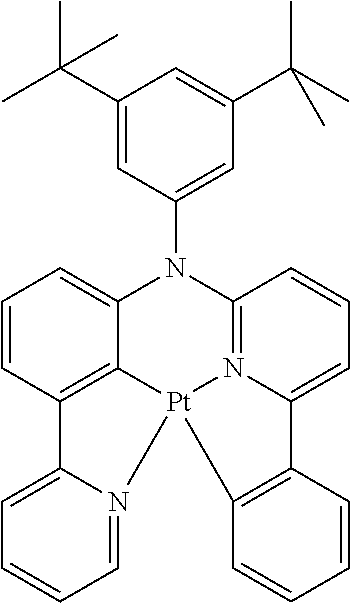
C1=CC=C2C3=C1C1=CC=CC=N1[Pt]31N3=C(N2C2=CC(C(C)(C)C)=CC(C(C)(C)C)=C2)C=CC=C3C2=C1C=CC=C2
